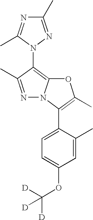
C1=C(C2=C(C)OC3=C(N4N=C(C)N=C4C)C(C)=NN23)C(C)=CC(OC([D])([D])[D])=C1
